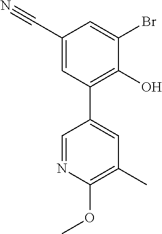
C1=C(C#N)C=C(Br)C(O)=C1C1=CC(C)=C(OC)N=C1
